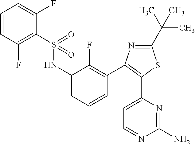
S(=O)(=O)(NC1=CC=CC(C2=C(C3=CC=NC(N)=N3)SC(C(C)(C)C)=N2)=C1F)C1=C(F)C=CC=C1F
